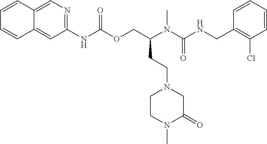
C1=CC(CNC(N(C(COC(NC2=NC=C3C(=C2)C=CC=C3)=O)CCN2CCN(C)C(=O)C2)C)=O)=C(Cl)C=C1
